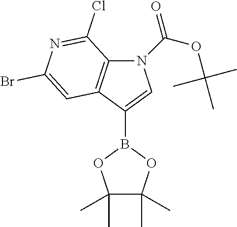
N1(C(OC(C)(C)C)=O)C2=C(C(B3OC(C)(C)C(C)(C)O3)=C1)C=C(Br)N=C2Cl
